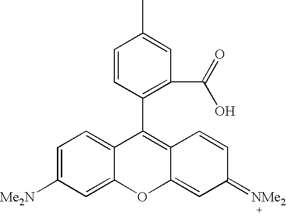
C1=C([Me2N])C=C2C(=C1)C(C1=C(C(=O)O)C=C(C)C=C1)=C1C(=CC(=[NMe2])C=C1)O2
